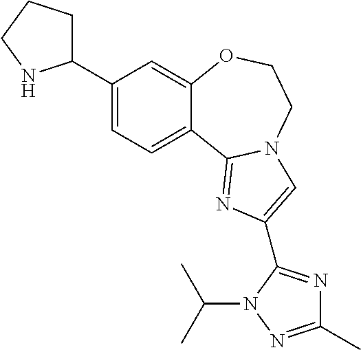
C1(C2CCCN2)=CC=C2C(=C1)OCCN1C2=NC(C2=NC(C)=NN2C(C)C)=C1
